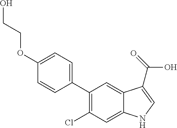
C1(C2=CC=C(OCCO)C=C2)=C(Cl)C=C2C(=C1)C(C(=O)O)=CN2
